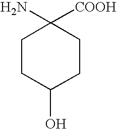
C1CC(O)CCC1([COOH])N
